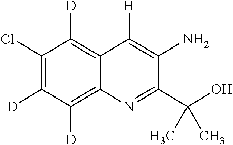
C12=C([D])C(Cl)=C([D])C([D])=C1N=C(C(O)(C)C)C(N)=C2[H]
